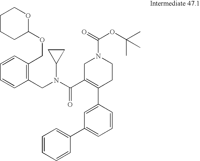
C1=CC=CC(C2=CC=CC(C3=C(C(N(CC4=C(COC5OCCCC5)C=CC=C4)C4CC4)=O)CN(C(OC(C)(C)C)=O)CC3)=C2)=C1
